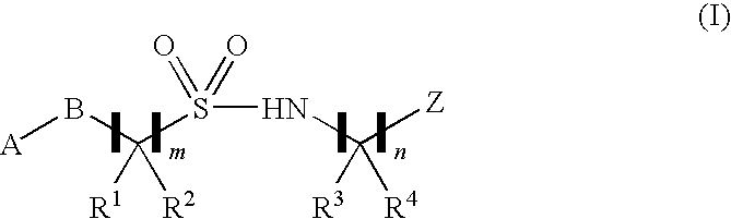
[A]BC(S(NC([Z])([R3])[R4])(=O)=O)([R1])[R2]
